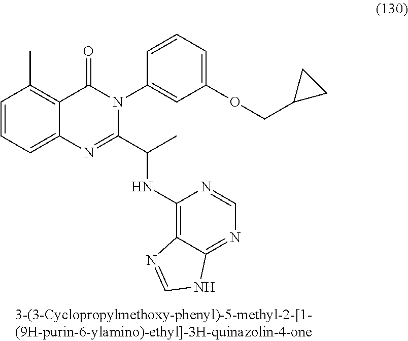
C1=CC=C2C(=C1C)C(=O)N(C1=CC(OCC3CC3)=CC=C1)C(C(NC1=C3C(=NC=N1)NC=N3)C)=N2
